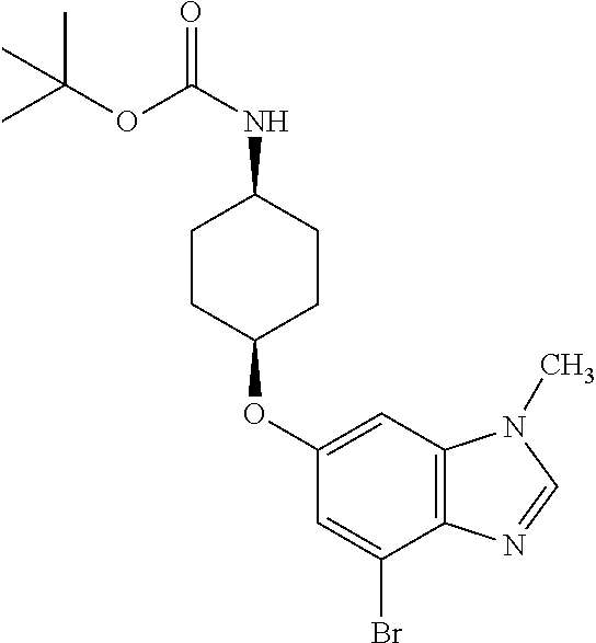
C1(OC2CCC(NC(OC(C)(C)C)=O)CC2)=CC2=C(C(Br)=C1)N=CN2C
